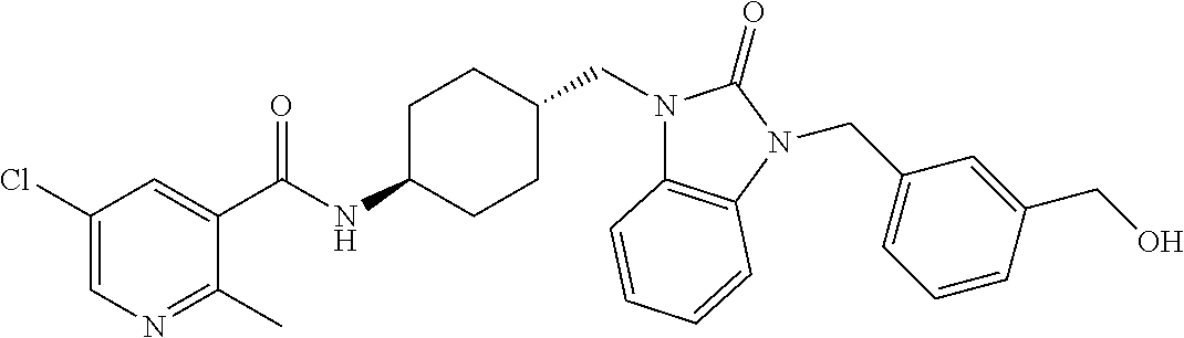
C1(Cl)=CN=C(C)C(C(NC2CCC(CN3C4=C(N(CC5=CC=CC(CO)=C5)C3=O)C=CC=C4)CC2)=O)=C1
